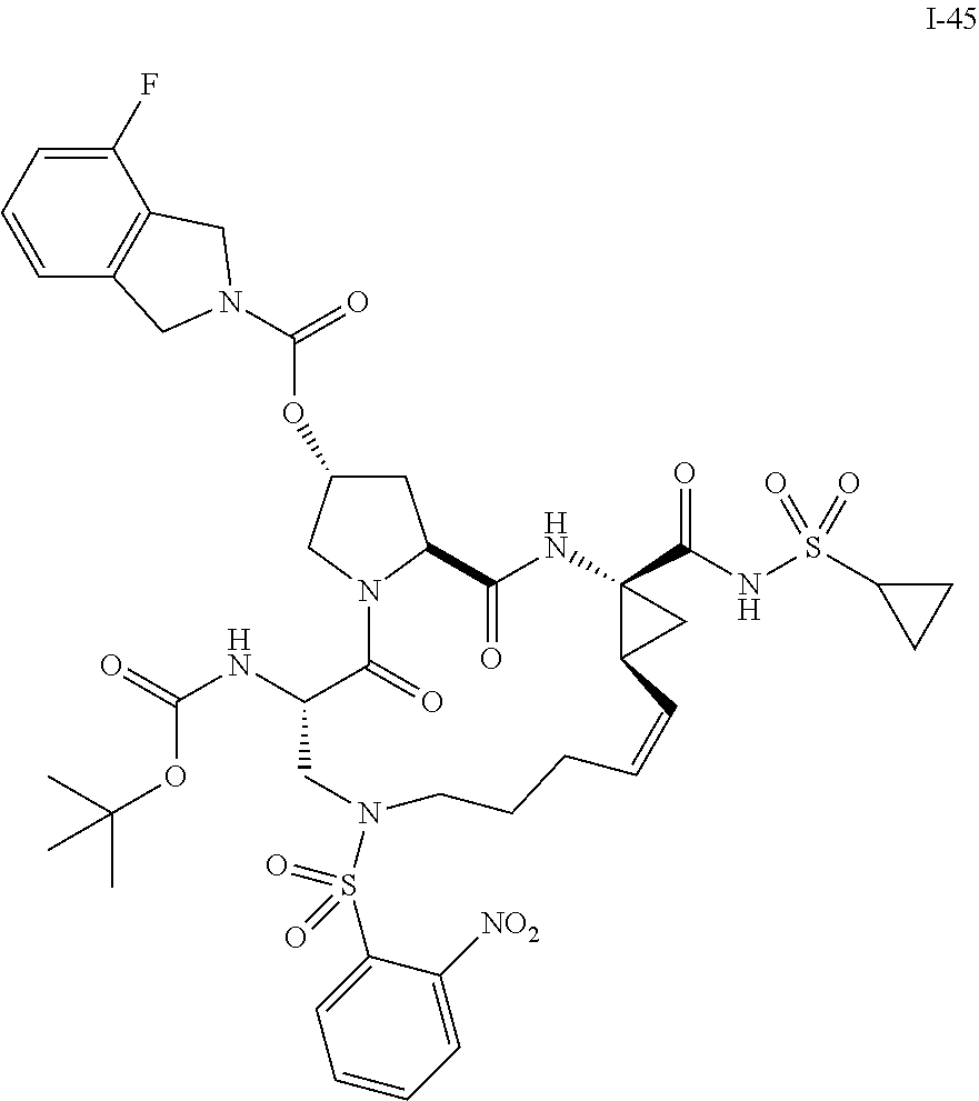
C1(F)=CC=CC2=C1CN(C(=O)OC1CC3N(C1)C(=O)C(NC(OC(C)(C)C)=O)CN(S(=O)(=O)C1=CC=CC=C1[NO2])CCCC=CC1C(C(=O)NS(=O)(C4CC4)=O)(NC3=O)C1)C2
